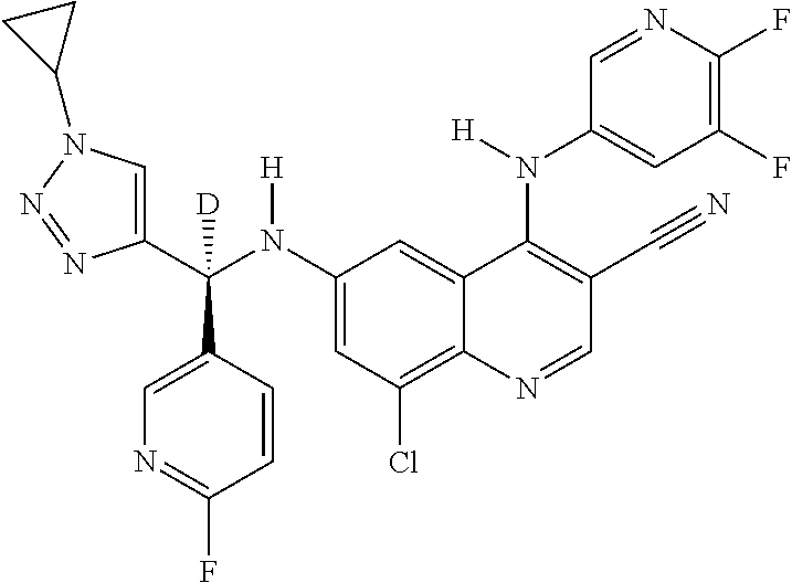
C1(N(C(C2=CN(C3CC3)N=N2)(C2=CN=C(F)C=C2)[D])[H])=CC(Cl)=C2C(=C1)C(N(C1=CC(F)=C(F)N=C1)[H])=C(C#N)C=N2
